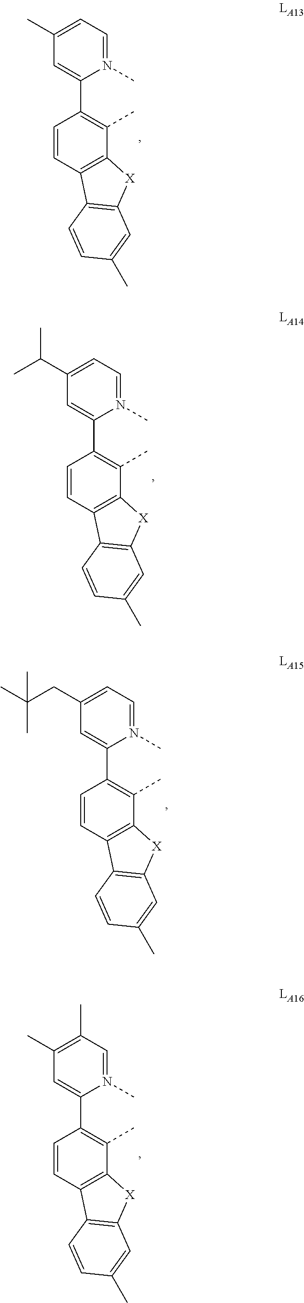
C1=C(C)C=C(C2=C(C)C3=C(C=C2)C2=C([X]3)C=C(C)C=C2)N(C)=C1.C1=C(C(C)C)C=C(C2=C(C)C3=C(C=C2)C2=C([X]3)C=C(C)C=C2)N(C)=C1.C1=C(CC(C)(C)C)C=C(C2=C(C)C3=C(C=C2)C2=C([X]3)C=C(C)C=C2)N(C)=C1.C1(C)=C(C)C=C(C2=C(C)C3=C(C=C2)C2=C([X]3)C=C(C)C=C2)N(C)=C1
